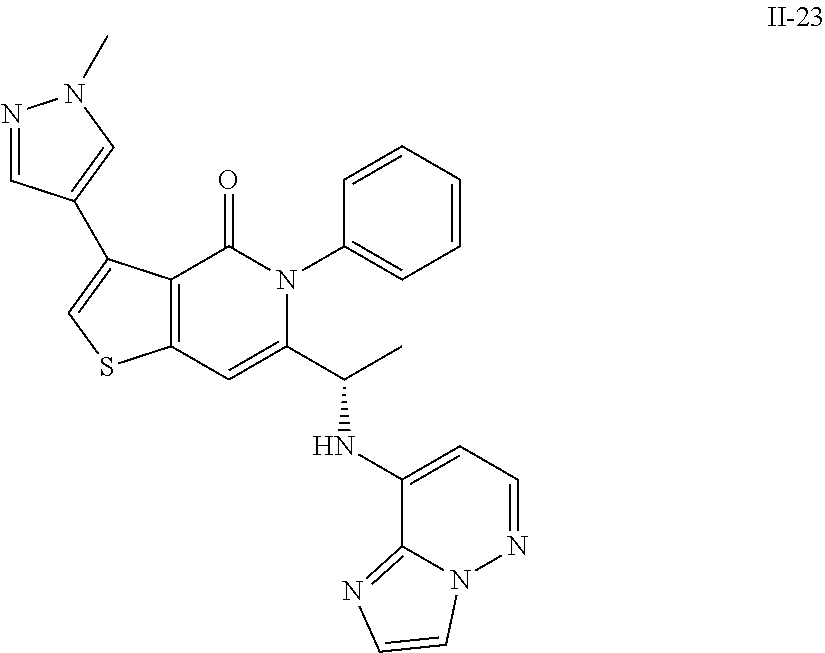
C12=C(C=C(C(C)NC3=CC=NN4C3=NC=C4)N(C3=CC=CC=C3)C1=O)SC=C2C1=CN(C)N=C1
